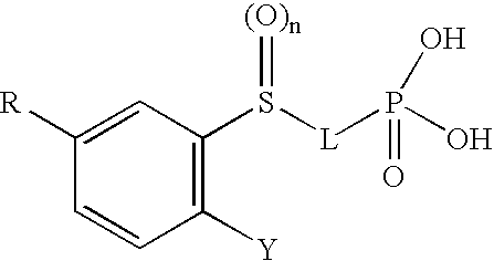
C1([R])=CC(S([L]P(O)(=O)O)=[(O)n])=C([Y])C=C1
